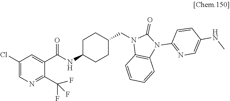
C1(Cl)=CN=C(C(F)(F)F)C(C(NC2CCC(CN3C4=C(N(C5=NC=C(NC)C=C5)C3=O)C=CC=C4)CC2)=O)=C1
